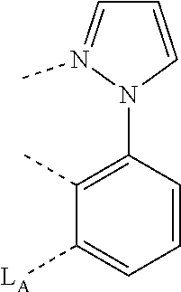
C1=CN(C2=C(C)C([LA])=CC=C2)N(C)=C1
